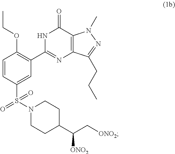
C1=CC(S(N2CCC(C(C[ONO2])[ONO2])CC2)(=O)=O)=CC(C2=NC3=C(C(=O)N2)N(C)N=C3CCC)=C1OCC
